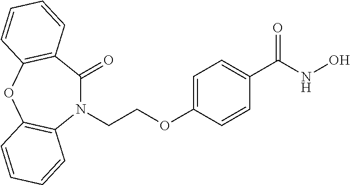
N1(CCOC2=CC=C(C(NO)=O)C=C2)C(=O)C2=C(OC3=C1C=CC=C3)C=CC=C2
